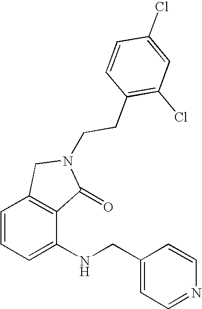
C1=CC=C(NCC2=CC=NC=C2)C2=C1CN(CCC1=C(Cl)C=C(Cl)C=C1)C2=O
